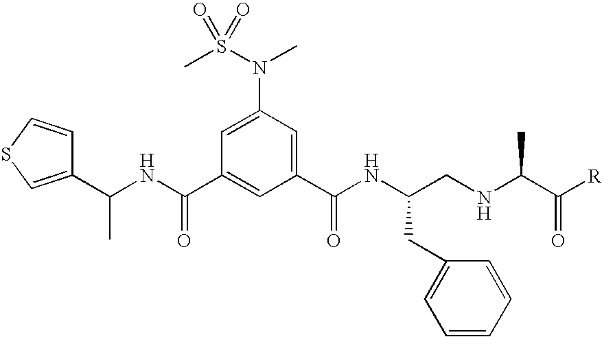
C1(C(NC(C2=CC(C(NC(CNC(C([R])=O)C)CC3=CC=CC=C3)=O)=CC(N(S(C)(=O)=O)C)=C2)=O)C)=CSC=C1
